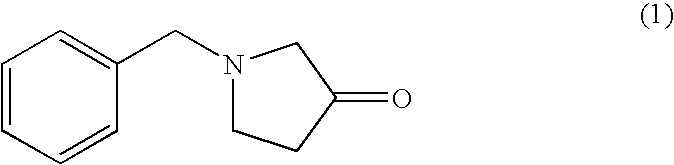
C1=CC=CC(CN2CCC(=O)C2)=C1
